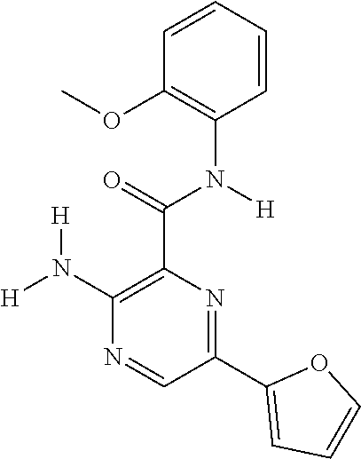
C1(N([H])[H])=C(C(N(C2=C(OC)C=CC=C2)[H])=O)N=C(C2=CC=CO2)C=N1
